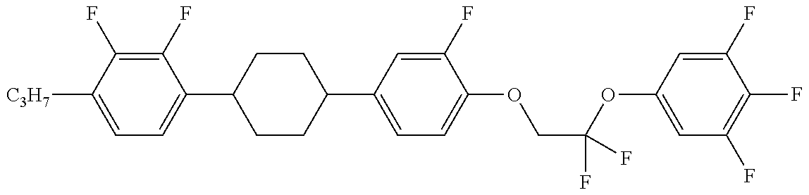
C1=C([C3H7])C(F)=C(F)C(C2CCC(C3=CC=C(OCC(OC4=CC(F)=C(F)C(F)=C4)(F)F)C(F)=C3)CC2)=C1
